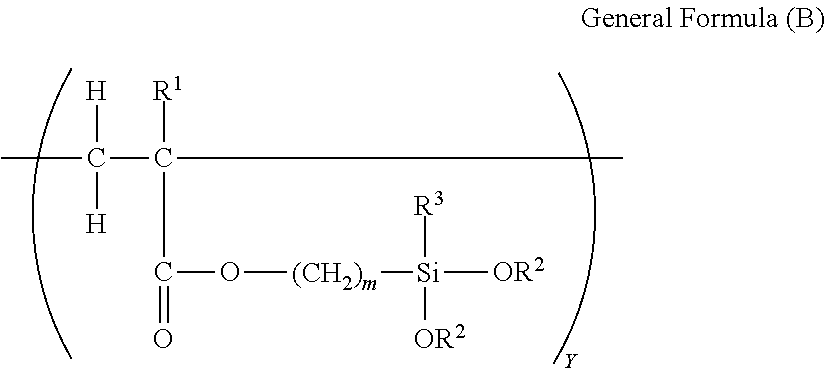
CC([H])([H])C([R1])(C(=O)O[(CH2)m][Si]([R3])([OR2])[OR2])C
